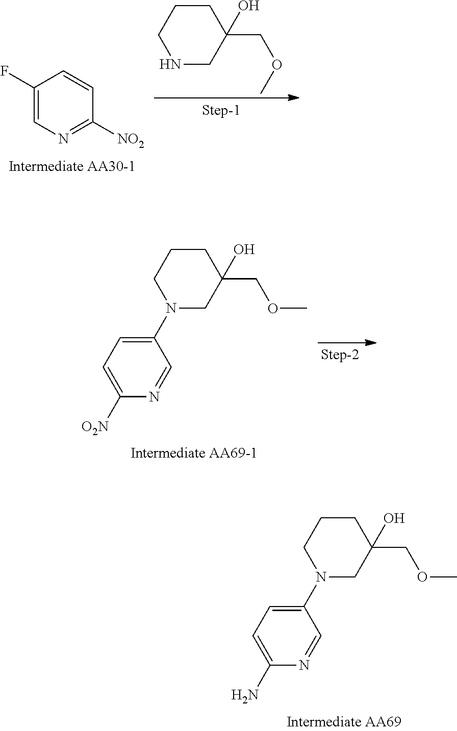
O(CC1(O)CNCCC1)C.C1=CC([NO2])=NC=C1F.O(CC1(O)CN(C2=CC=C([O2N])N=C2)CCC1)C.O(CC1(O)CN(C2=CC=C(N)N=C2)CCC1)C
